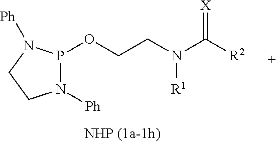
N1([Ph])P(OCCN(C([R2])=[X])[R1])N([Ph])CC1
